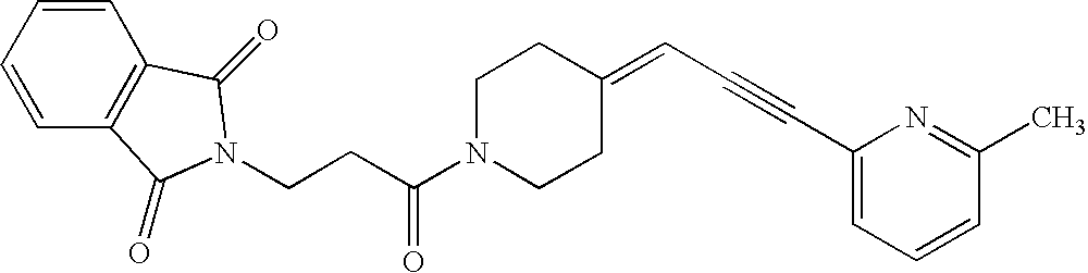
C(C(N1CCC(=CC#CC2=CC=CC(C)=N2)CC1)=O)CN1C(=O)C2=C(C=CC=C2)C1=O
